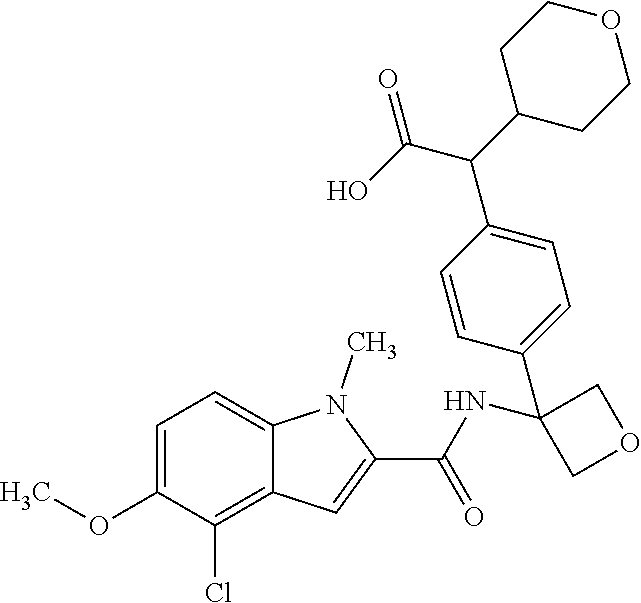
C1=C(OC)C(Cl)=C2C(=C1)N(C)C(C(NC1(C3=CC=C(C(C4CCOCC4)C(O)=O)C=C3)COC1)=O)=C2
